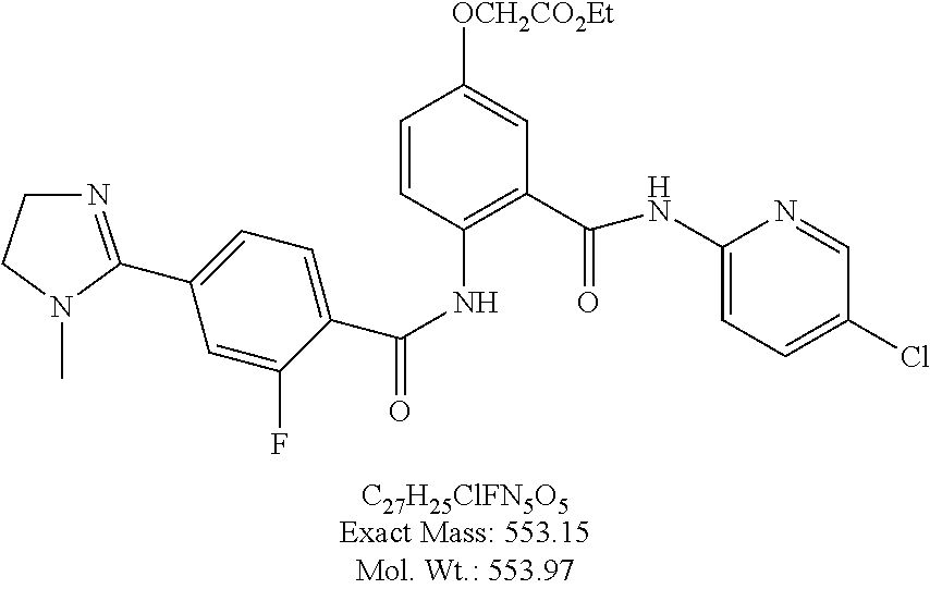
[OCH2CO2Et]C1=CC(C(=O)NC2=CC=C(Cl)C=N2)=C(NC(=O)C2=CC=C(C3=NCCN3C)C=C2F)C=C1
